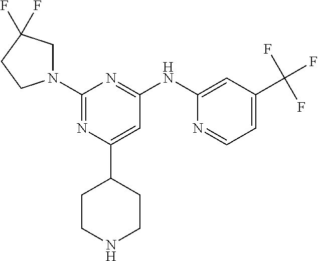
C1(C2CCNCC2)=CC(NC2=CC(C(F)(F)F)=CC=N2)=NC(N2CC(F)(F)CC2)=N1
